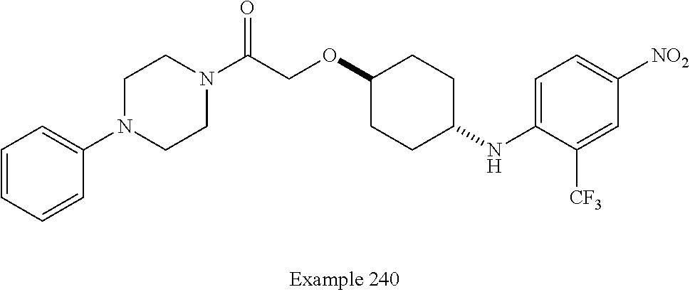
C1=CC=CC(N2CCN(C(COC3CCC(NC4=CC=C([NO2])C=C4[CF3])CC3)=O)CC2)=C1
